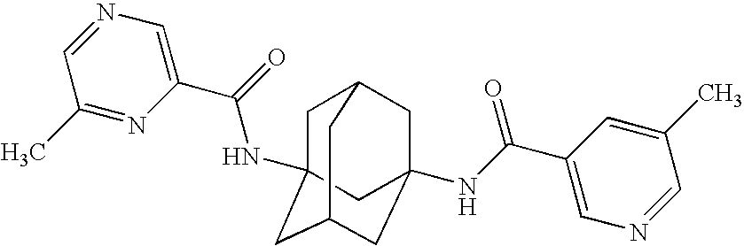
C1C2(NC(C3=CN=CC(C)=N3)=O)CC3CC(NC(C4=CN=CC(C)=C4)=O)(CC1C3)C2
